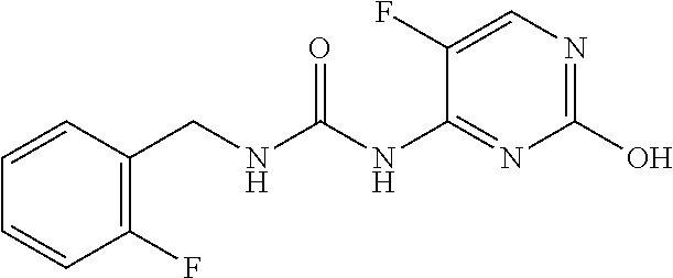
C1(F)=CN=C(O)N=C1NC(NCC1=C(F)C=CC=C1)=O
